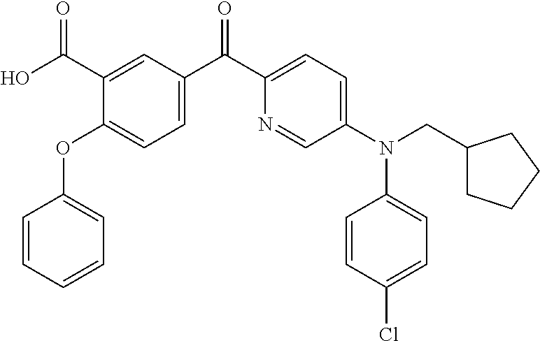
C1=CC=CC=C1OC1=CC=C(C(C2=CC=C(N(CC3CCCC3)C3=CC=C(Cl)C=C3)C=N2)=O)C=C1C(O)=O
